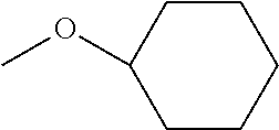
O(C)C1CCCCC1
